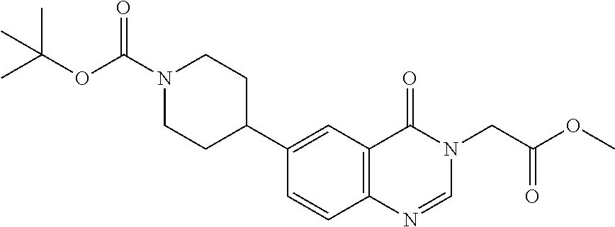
C1=CC2=C(C=C1C1CCN(C(OC(C)(C)C)=O)CC1)C(=O)N(CC(OC)=O)C=N2
